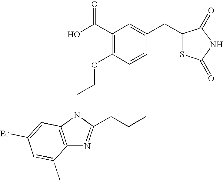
C1(OCCN2C(CCC)=NC3=C2C=C(Br)C=C3C)=C(C(O)=O)C=C(CC2SC(=O)NC2=O)C=C1
